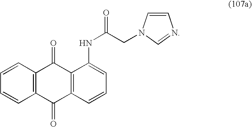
C12=C(C=CC=C1)C(=O)C1=C(C2=O)C=CC=C1NC(=O)CN1C=CN=C1
